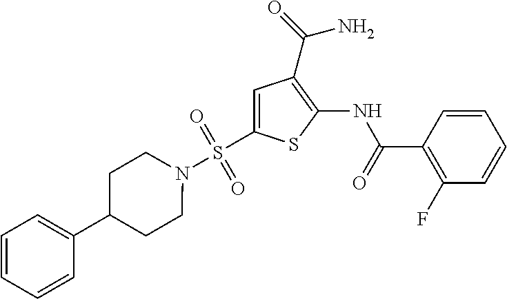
C1=CC(C(=O)NC2=C(C(=O)N)C=C(S(N3CCC(C4=CC=CC=C4)CC3)(=O)=O)S2)=C(F)C=C1
